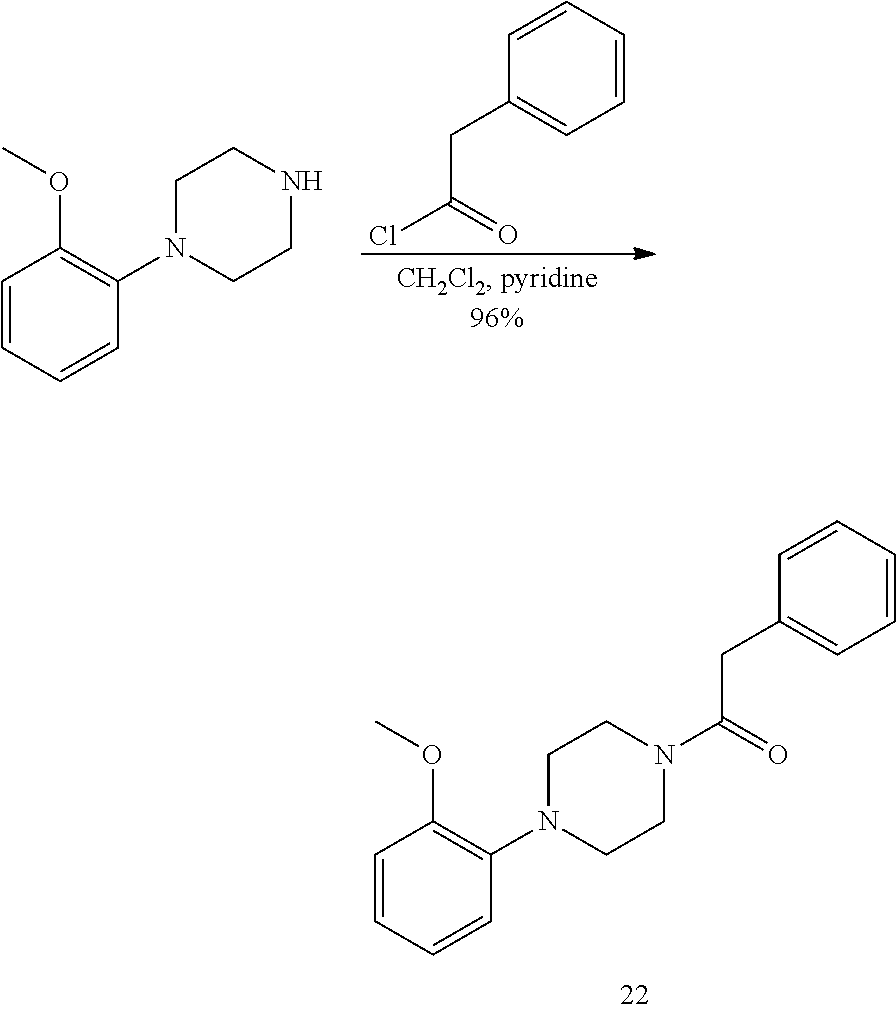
C1=CC(CC(Cl)=O)=CC=C1.C1=CC=CC(N2CCNCC2)=C1OC.C1=CC=CC(N2CCN(C(=O)CC3=CC=CC=C3)CC2)=C1OC
